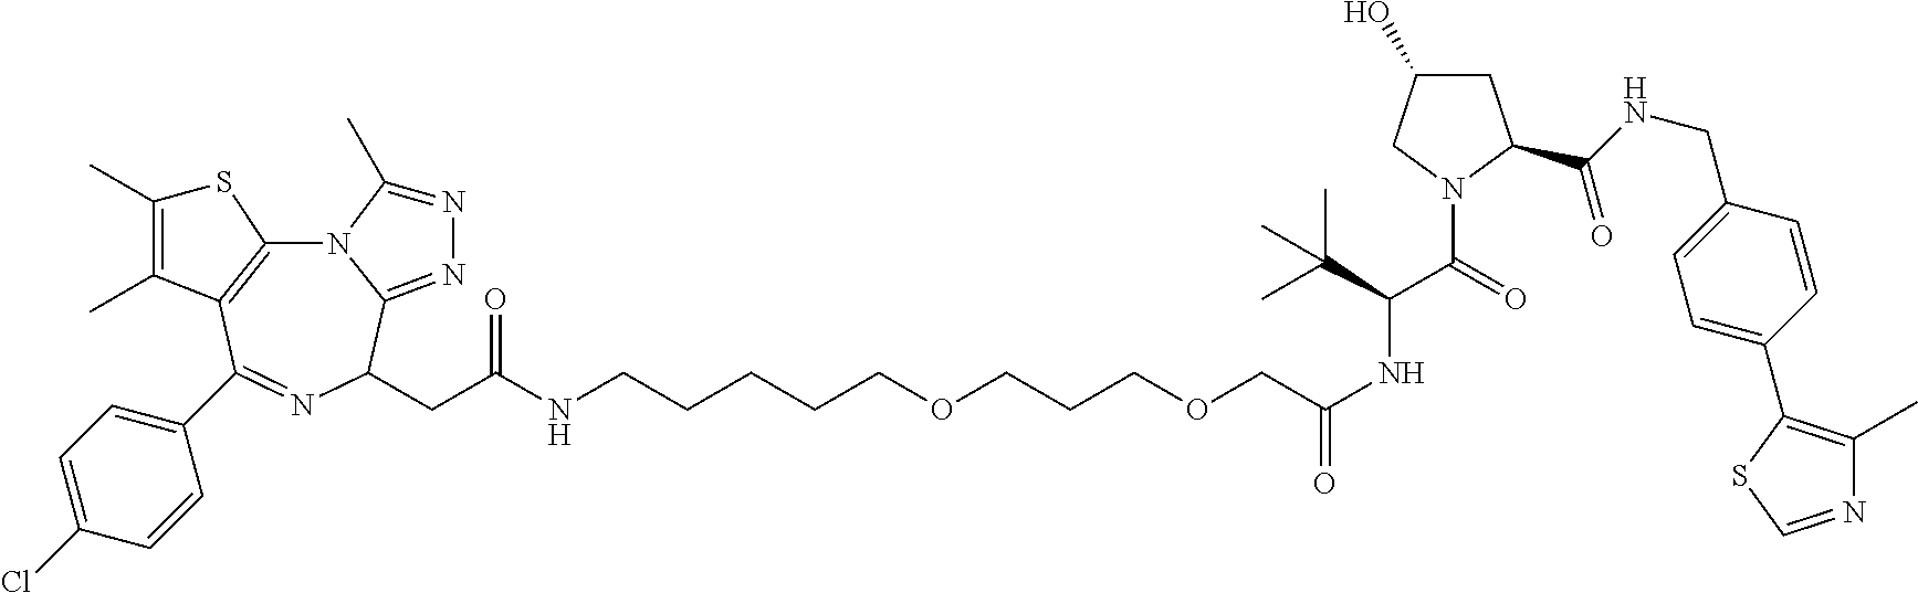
N12C3=C(C(C4=CC=C(Cl)C=C4)=NC(CC(NCCCCCOCCCOCC(NC(C(N4C(C(NCC5=CC=C(C6=C(C)N=CS6)C=C5)=O)CC(O)C4)=O)C(C)(C)C)=O)=O)C1=NN=C2C)C(C)=C(C)S3
